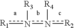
[R1]n([R3])n([R4])[R2]
